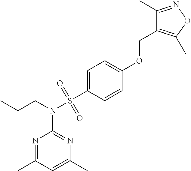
CC(CN(S(=O)(=O)C1=CC=C(OCC2=C(C)ON=C2C)C=C1)C1=NC(C)=CC(C)=N1)C
